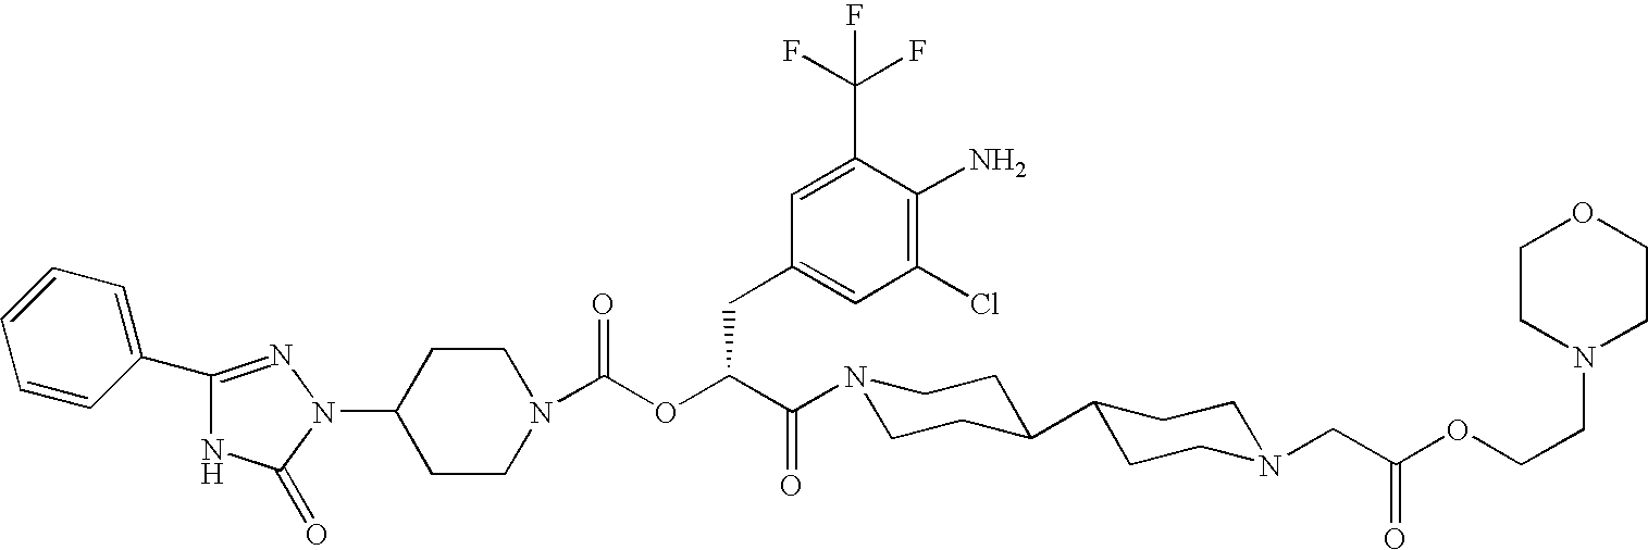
C1(N2N=C(C3=CC=CC=C3)NC2=O)CCN(C(OC(C(=O)N2CCC(C3CCN(CC(OCCN4CCOCC4)=O)CC3)CC2)CC2=CC(Cl)=C(N)C(C(F)(F)F)=C2)=O)CC1
